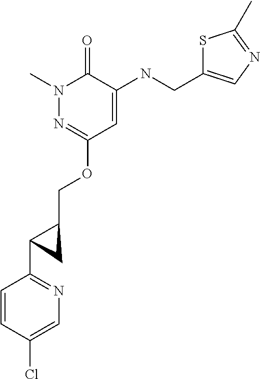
N1(C)N=C(OCC2CC2C2=NC=C(Cl)C=C2)C=C(NCC2=CN=C(C)S2)C1=O
